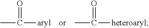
C([aryl])(C)=O.C([heteroaryl])(C)=O
